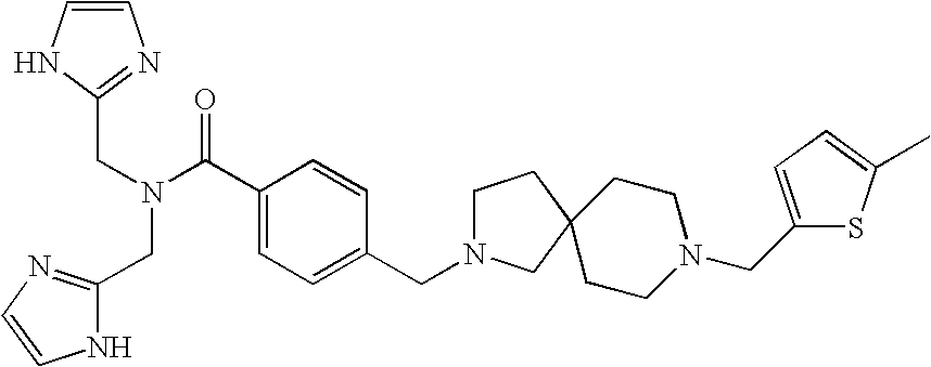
C(C1=NC=CN1)N(CC1=NC=CN1)C(C1=CC=C(CN2CCC3(C2)CCN(CC2=CC=C(C)S2)CC3)C=C1)=O
